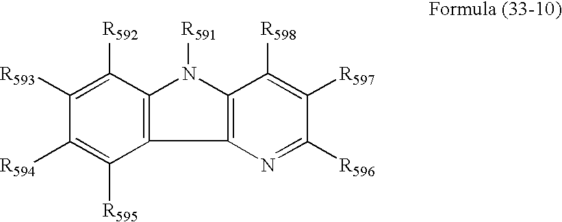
C12=C(N([R591])C3=C1C([R595])=C([R594])C([R593])=C3[R592])C([R598])=C([R597])C([R596])=N2
